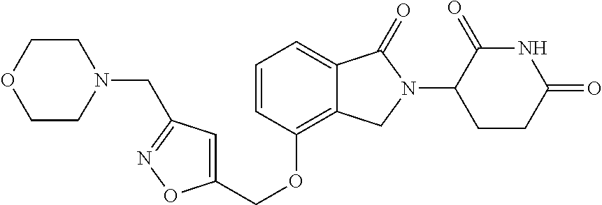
C(OC1=C2C(=CC=C1)C(=O)N(C1C(=O)NC(=O)CC1)C2)C1=CC(CN2CCOCC2)=NO1
